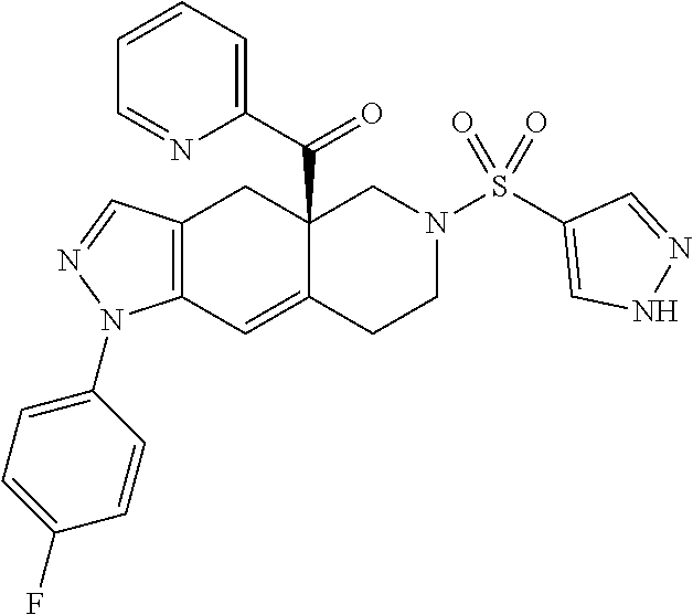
C12=C(C=C3C(C(C4=CC=CC=N4)=O)(C1)CN(S(C1=CNN=C1)(=O)=O)CC3)N(C1=CC=C(F)C=C1)N=C2
